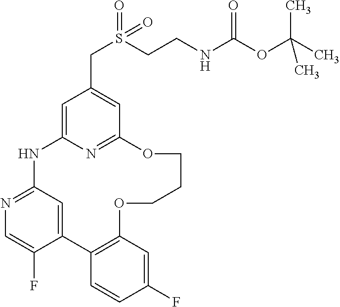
C12=CC(=NC=C1F)NC1=CC(CS(CCNC(OC(C)(C)C)=O)(=O)=O)=CC(=N1)OCCCOC1=C2C=CC(F)=C1
